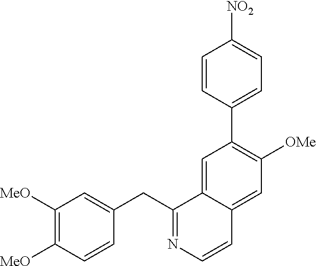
C1([MeO])=C([MeO])C=CC(CC2=NC=CC3=CC([OMe])=C(C4=CC=C([NO2])C=C4)C=C23)=C1
